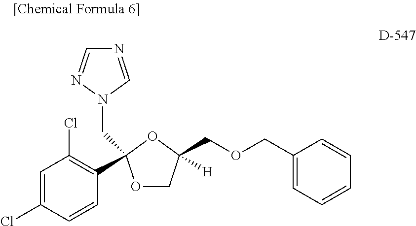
C1=C(Cl)C=CC(C2(CN3C=NC=N3)OCC(COCC3=CC=CC=C3)([H])O2)=C1Cl
